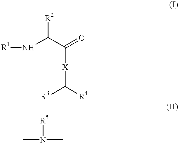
N(C(C(=O)[X]C([R3])[R4])[R2])[R1].[R5]N(C)C
